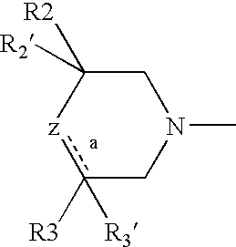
c1([R3])([R3])[z]C([R2])([R2])CN(C)C1
